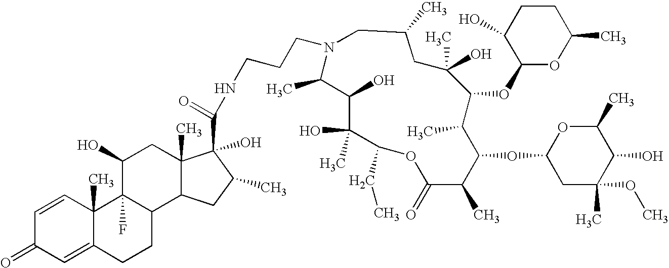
C1=CC2(C)C(=CC1=O)CCC1C2(F)C(O)CC2(C)C1CC(C)C2(O)C(=O)NCCCN1CC(C)CC(C)(O)C(OC2OC(C)CCC2O)C(C)C(OC2CC(OC)(C)C(O)C(C)O2)C(C)C(=O)OC(CC)C(O)(C)C(O)C1C
